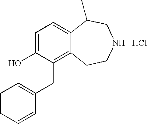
Cl.C1=C(O)C(CC2=CC=CC=C2)=C2C(=C1)C(C)CNCC2
